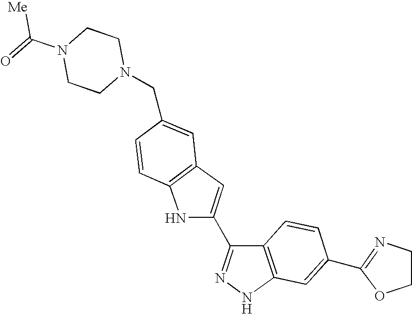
N1(CC2=CC3=C(C=C2)NC(C2=NNC4=C2C=CC(C2=NCCO2)=C4)=C3)CCN(C(=O)[Me])CC1
